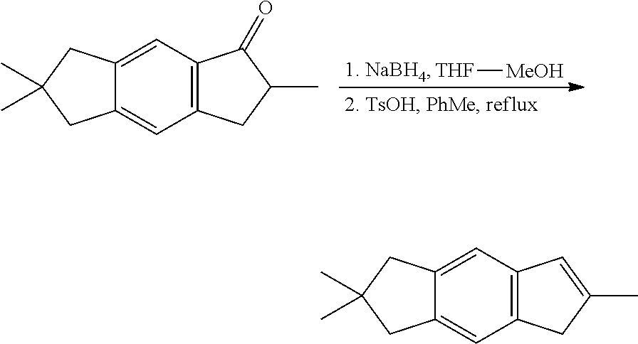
[1. NaBH4].[THF][MeOH].C12=C(C=C3C(=C1)CC(C)(C)C3)C(=O)C(C)C2.C12=C(C=C3C(=C1)CC(C)(C)C3)C=C(C)C2
